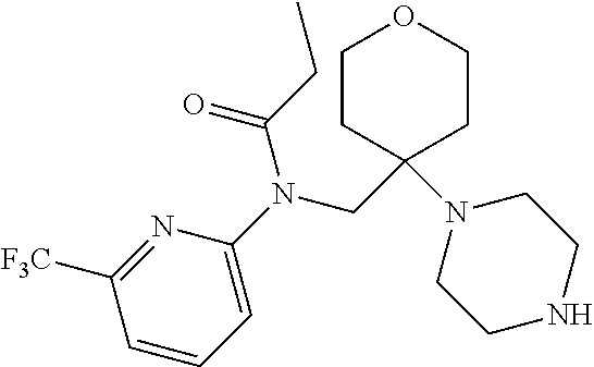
C1CC(CN(C2=CC=CC([F3C])=N2)C(CC)=O)(N2CCNCC2)CCO1
